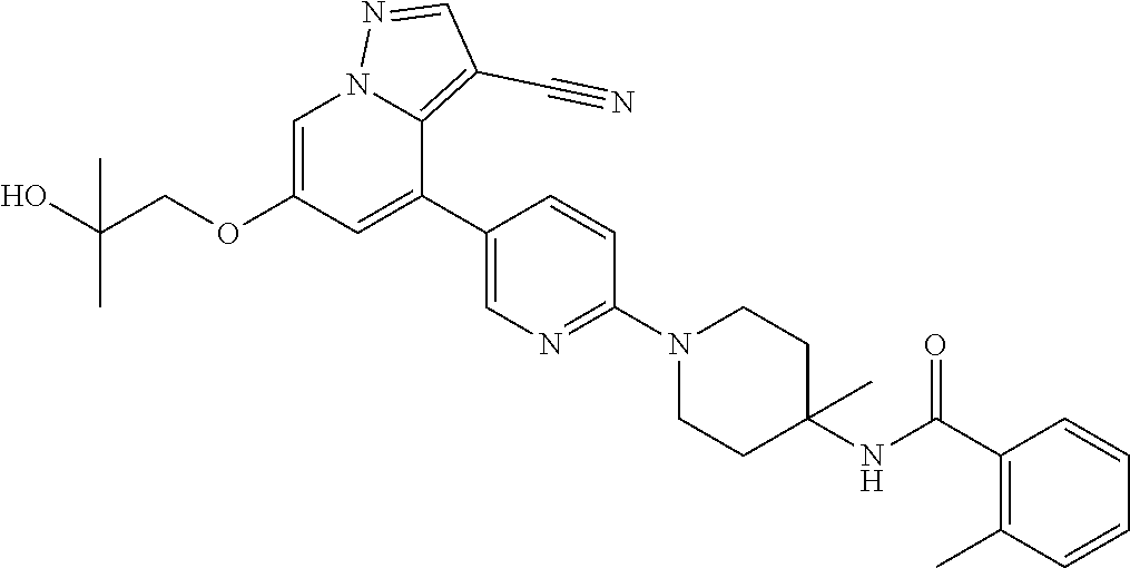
C1=C(OCC(O)(C)C)C=C(C2=CN=C(N3CCC(NC(C4=C(C)C=CC=C4)=O)(C)CC3)C=C2)C2=C(C#N)C=NN12
